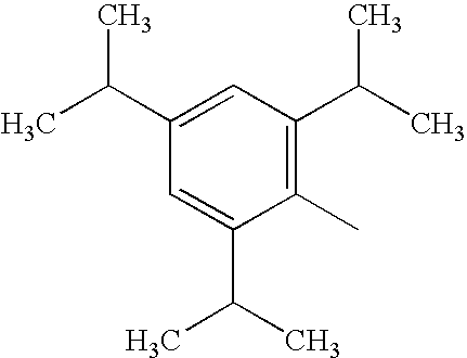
C1(C(C)C)=CC(C(C)C)=C(C)C(C(C)C)=C1
